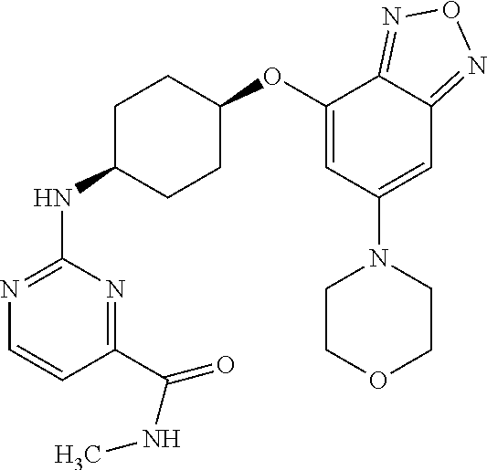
C1=CC(C(NC)=O)=NC(NC2CCC(OC3=CC(N4CCOCC4)=CC4=NON=C34)CC2)=N1
